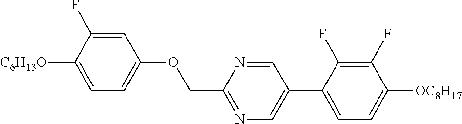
C1=C(F)C([C6H13O])=CC=C1OCC1=NC=C(C2=CC=C([OC8H17])C(F)=C2F)C=N1
